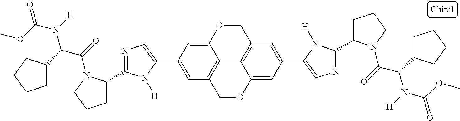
C12=C3COC4=CC(C5=CN=C(C6CCCN6C(=O)C(N([H])C(OC)=O)C6CCCC6)N5[H])=CC(=C14)COC2=CC(C1=CN=C(C2CCCN2C(=O)C(N([H])C(OC)=O)C2CCCC2)N1[H])=C3
